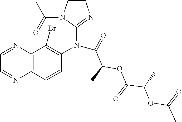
C1CN(C(=O)C)C(N(C2=C(Br)C3=C(C=C2)N=CC=N3)C(=O)C(OC(C(C)OC(C)=O)=O)C)=N1
